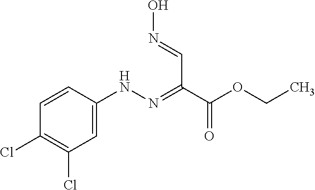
C1=C(NN=C(C=NO)C(OCC)=O)C=CC(Cl)=C1Cl
